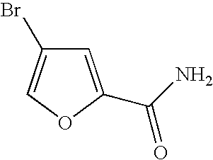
C1=C(C(N)=O)OC=C1Br
